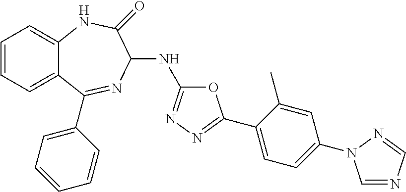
C1=CC=C2C(=C1)NC(=O)C(NC1=NN=C(C3=CC=C(N4C=NC=N4)C=C3C)O1)N=C2C1=CC=CC=C1
